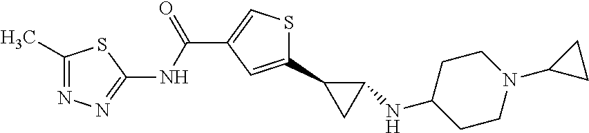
C1(C2CC2NC2CCN(C3CC3)CC2)=CC(C(NC2=NN=C(C)S2)=O)=CS1
